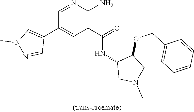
C1=NC(N)=C(C(=O)NC2CN(C)CC2OCC2=CC=CC=C2)C=C1C1=CN(C)N=C1
